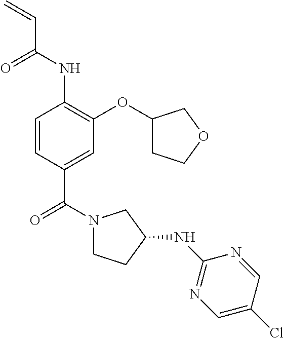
N1(C(=O)C2=CC(OC3CCOC3)=C(NC(C=C)=O)C=C2)CCC(NC2=NC=C(Cl)C=N2)C1
